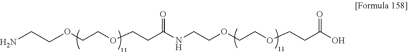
N(C(CCOCCOCCN)=O)CCOCCOCCC(O)=O
